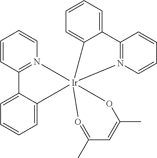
C1=CC2=N(C=C1)[Ir]13(C4=CC=CC=C24)(OC(C)=CC(C)=O1)N1=C(C=CC=C1)C1=CC=CC=C13
